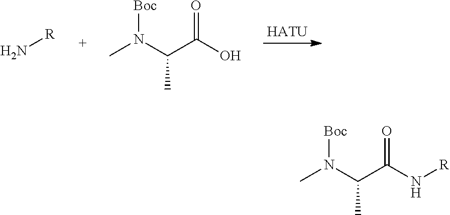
N[R].[Boc]N(C(C(O)=O)C)C.[HATU].[Boc]N(C(C(N[R])=O)C)C
